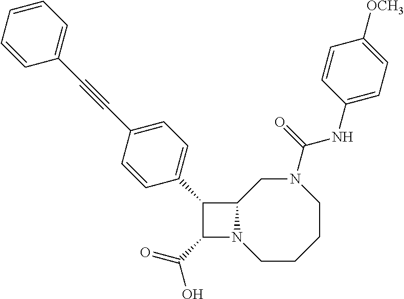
C1(C(=O)O)N2C(C1C1=CC=C(C#CC3=CC=CC=C3)C=C1)CN(C(NC1=CC=C([OCH3])C=C1)=O)CCCC2
